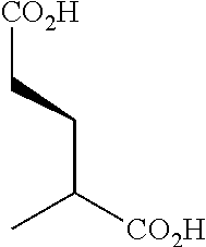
C(C([CO2H])C)C[CO2H]
